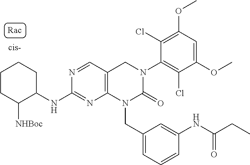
C1(NC2C([NHBoc])CCCC2)=NC2=C(C=N1)CN(C1=C(Cl)C(OC)=CC(OC)=C1Cl)C(=O)N2CC1=CC=CC(NC(CC)=O)=C1
